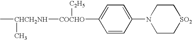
C[CHCH2NH](C)[COCHO](C1=CC=C(N2CC[SO2]CC2)C=C1)[C2H5]
